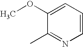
COC1=CC=CN=C1C
